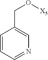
C1=CC=NC=C1CO[X5]
